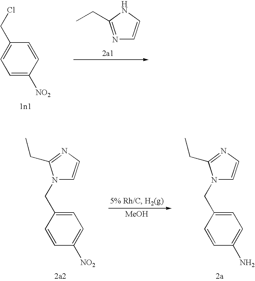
C1=C([NO2])C=CC(CCl)=C1.N1=C(CC)NC=C1.C1=CC(CN2C=CN=C2CC)=CC=C1[NO2].C1=CC(CN2C=CN=C2CC)=CC=C1N.[MeOH]
